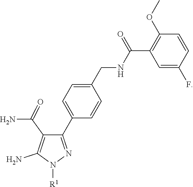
C1(C(=O)NCC2=CC=C(C3=NN([R1])C(N)=C3C(N)=O)C=C2)=C(OC)C=CC(F)=C1
